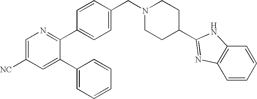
C1=C([NC])C=C(C2=CC=CC=C2)C(C2=CC=C(CN3CCC(C4=NC5=C(C=CC=C5)N4)CC3)C=C2)=N1
